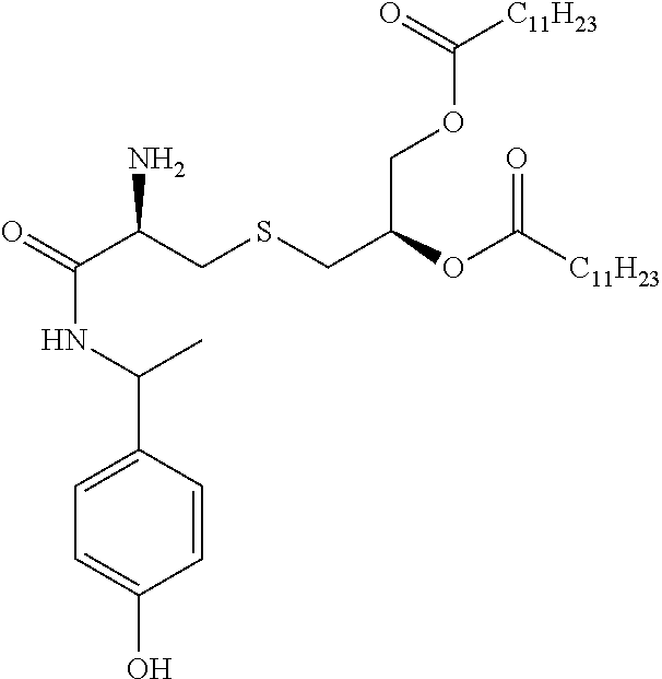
O=C(C(CSCC(OC([C11H23])=O)COC([C11H23])=O)N)NC(C1=CC=C(O)C=C1)C
